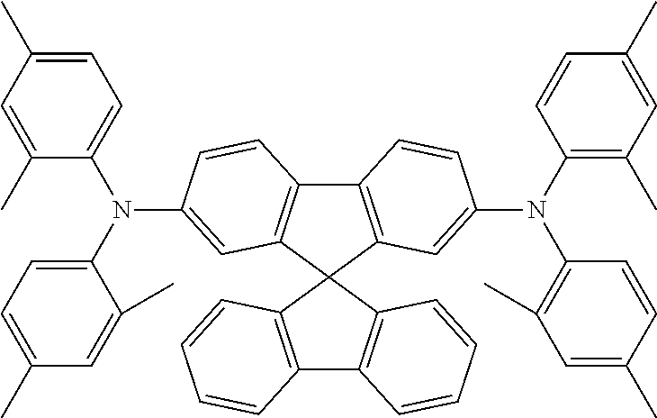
C1=C(C)C=C(C)C(N(C2=CC=C(C)C=C2C)C2=CC3=C(C4=C(C=C(N(C5=C(C)C=C(C)C=C5)C5=C(C)C=C(C)C=C5)C=C4)C34C3=C(C5=C4C=CC=C5)C=CC=C3)C=C2)=C1
